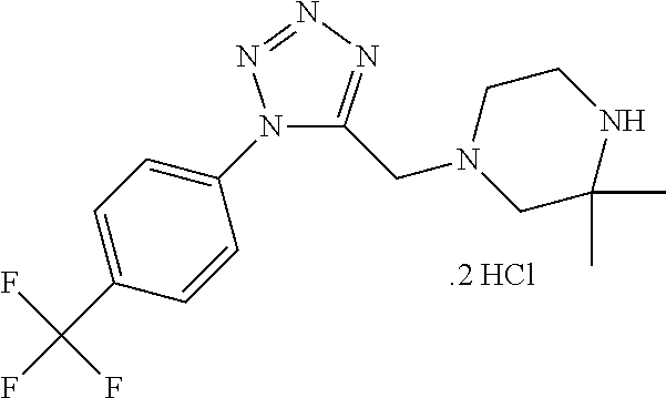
N1(C2=CC=C(C(F)(F)F)C=C2)C(CN2CC(C)(C)NCC2)=NN=N1.[.2 HCl]
